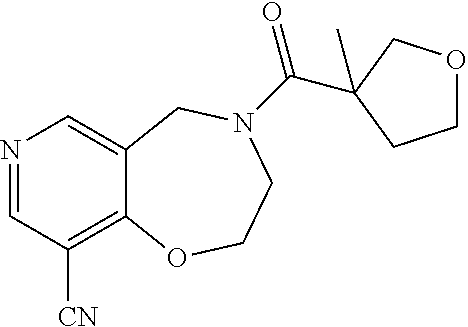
N1=CC([CN])=C2C(=C1)CN(C(=O)C1(C)COCC1)CCO2
